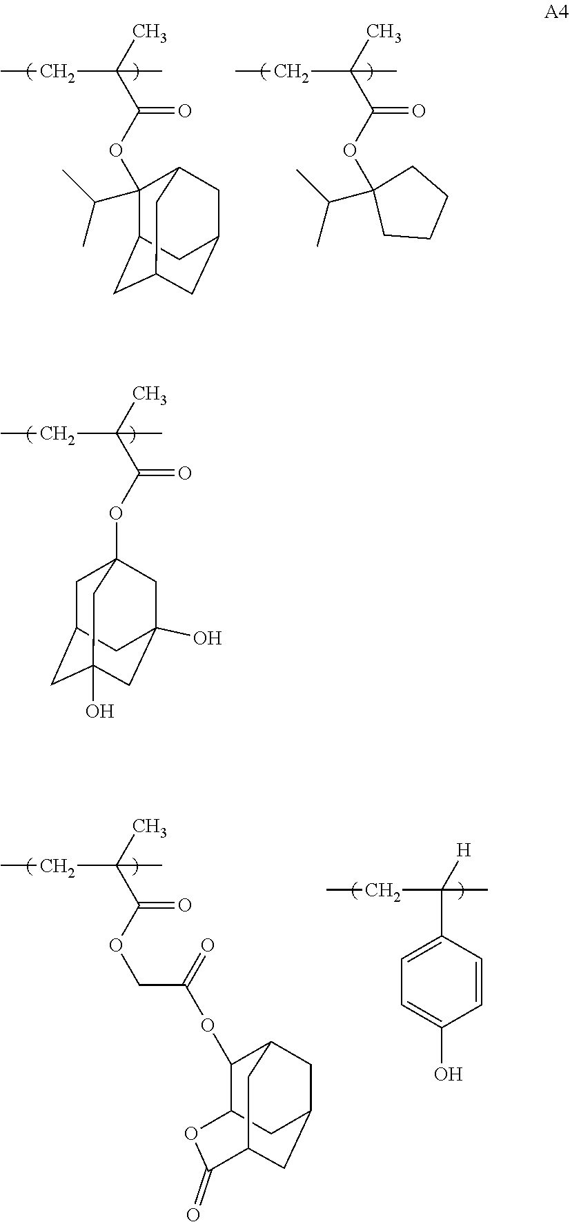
C(C(CC)(C)C)(OC1(C(C)C)CCCC1)=O.C(C(CC)(C)C)(OC1(C(C)C)C2CC3CC(CC1C3)C2)=O.C(C(CC)(C)C)(OC12CC3CC(O)(CC(O)(C1)C3)C2)=O.C(CC)(C)(C1=CC=C(O)C=C1)[H].C(C(CC)(C)C)(OCC(OC1C2OC(=O)C3CC(CC1C3)C2)=O)=O
